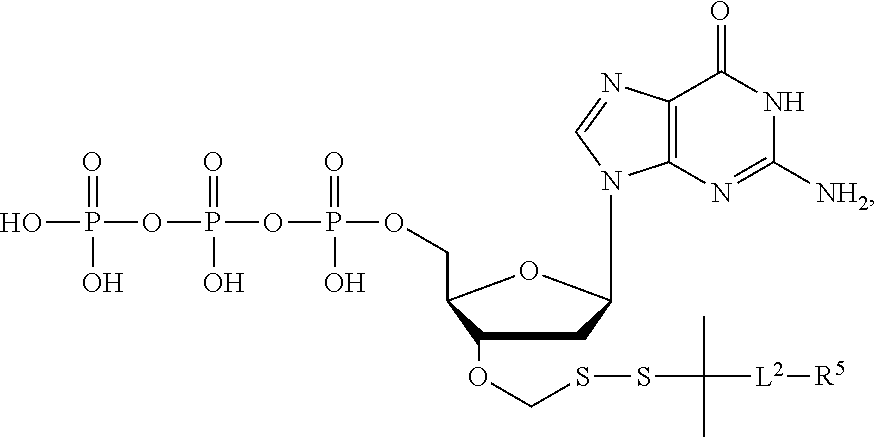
O(P(=O)(O)OCC1C(OCSSC(C)(C)[L2][R5])CC(N2C3=C(C(=O)NC([NH2])=N3)N=C2)O1)P(=O)(OP(=O)(O)O)O
